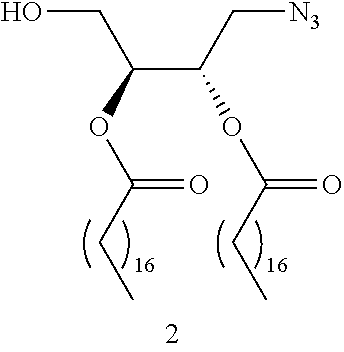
C(C(C[N3])OC(CC)=O)(CO)OC(CC)=O
